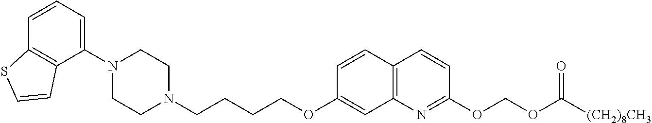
C1=CC2=C(C(N3CCN(CCCCOC4=CC5=C(C=C4)C=CC(OCOC([(CH2)8CH3])=O)=N5)CC3)=C1)C=CS2
